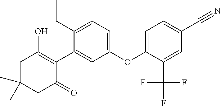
C1C(C)(C)CC(=O)C(C2=CC(OC3=CC=C(C#N)C=C3C(F)(F)F)=CC=C2CC)=C1O
